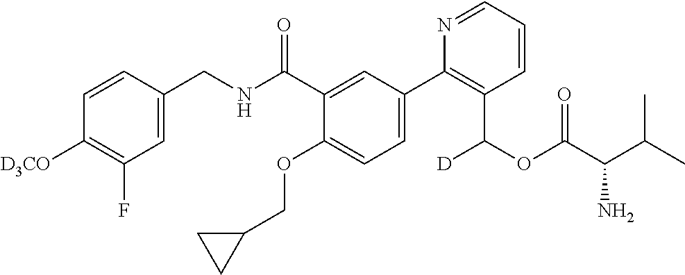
C1=C(CNC(C2=CC(C3=C(C(OC(C(C(C)C)N)=O)[D])C=CC=N3)=CC=C2OCC2CC2)=O)C=CC([D3CO])=C1F
